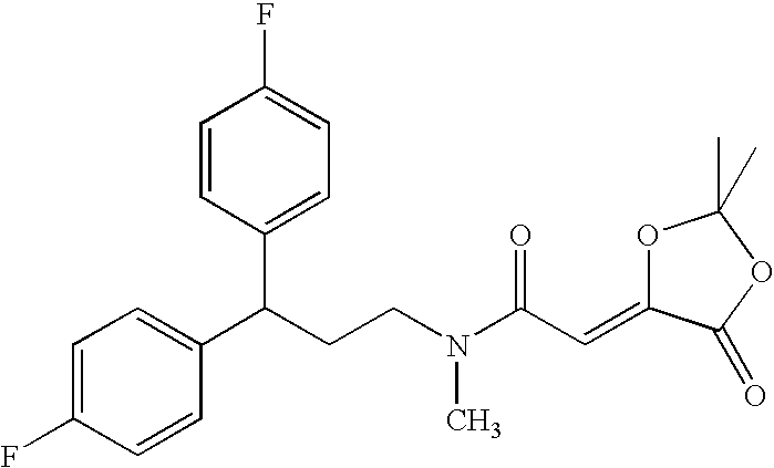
C1=CC(C(C2=CC=C(F)C=C2)CCN(C)C(C=C2OC(C)(C)OC2=O)=O)=CC=C1F
